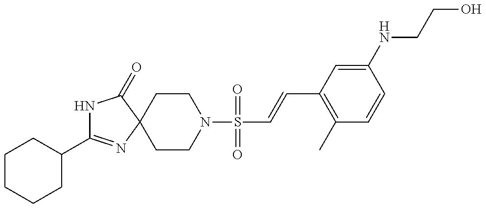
C1(C2=NC3(C(=O)N2)CCN(S(=O)(=O)C=CC2=C(C)C=CC(NCCO)=C2)CC3)CCCCC1
